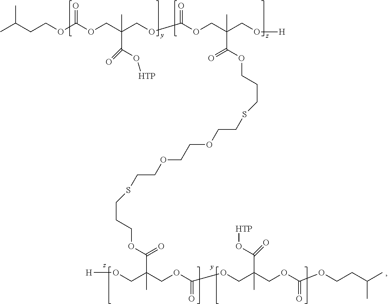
CC(CCOC(OCC(COC(OCC(CO[H])(C)C(OCCCSCCOCCOCCSCCCOC(=O)C(C)(CO[H])COC(=O)OCC(C(=O)O[HTP])(COC(=O)OCCC(C)C)C)=O)=O)(C)C(=O)O[HTP])=O)C
